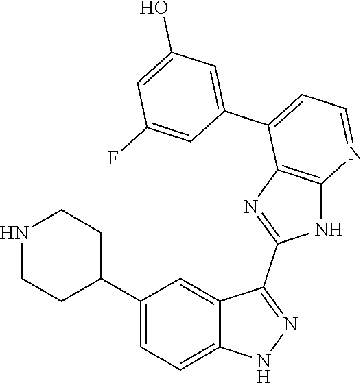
C1(C2=CC=C3C(=C2)C(C2=NC4=C(N2)N=CC=C4C2=CC(O)=CC(F)=C2)=NN3)CCNCC1
